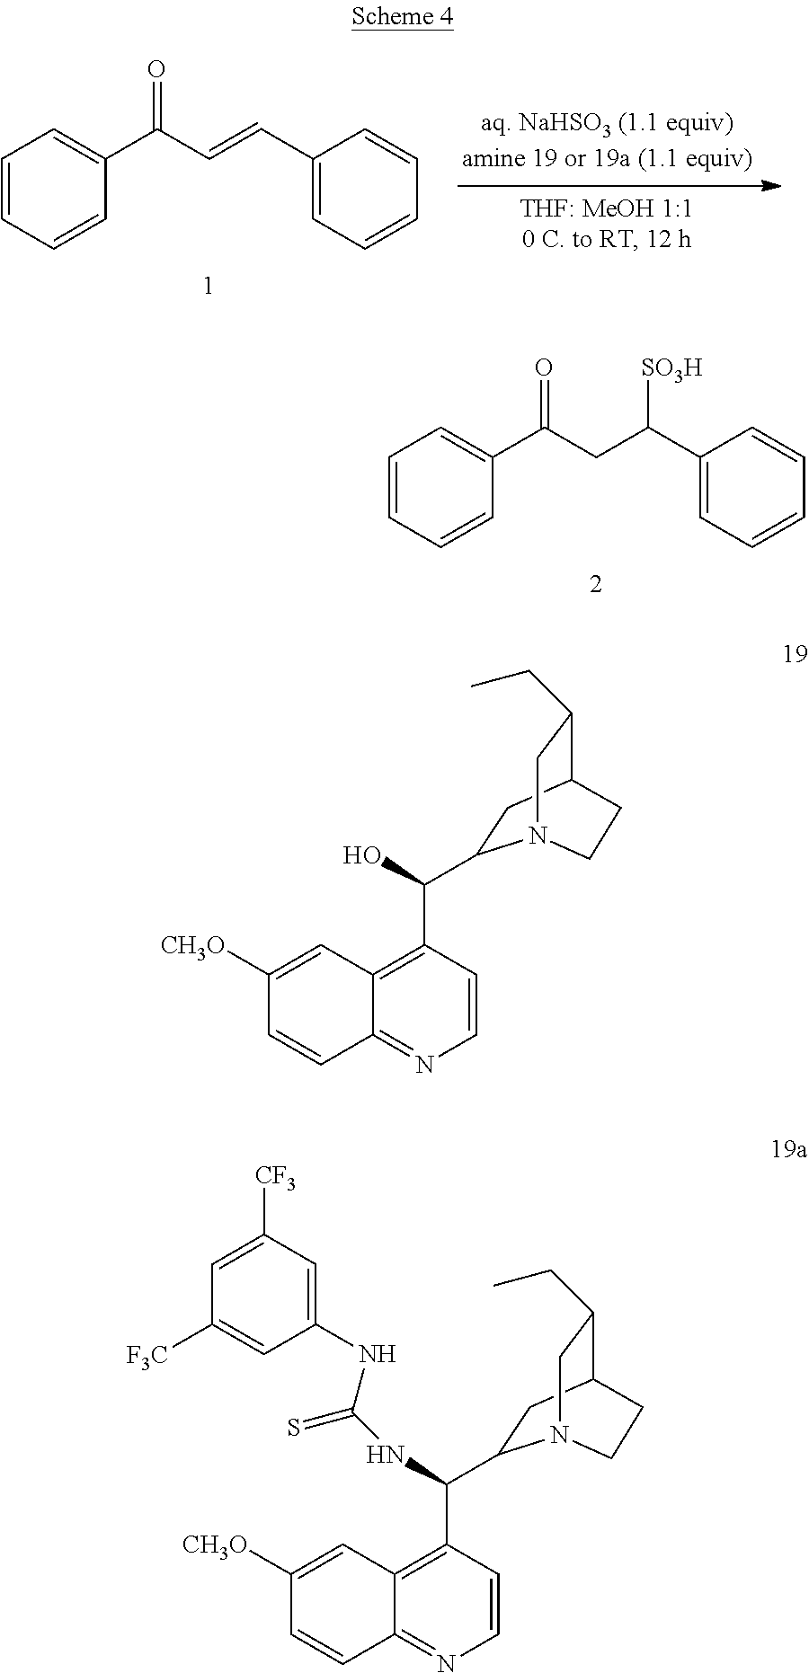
C1=CC=CC(C(C=CC2=CC=CC=C2)=O)=C1.C1=CC=CC(C(CC(C2=CC=CC=C2)[SO3H])=O)=C1.C1=CC(C(O)C2CC3C(CC)CN2CC3)=C2C(=N1)C=CC([CH3O])=C2.C1=CC(C(NC(=S)NC2=CC([CF3])=CC([F3C])=C2)C2CC3C(CC)CN2CC3)=C2C(=N1)C=CC([CH3O])=C2
